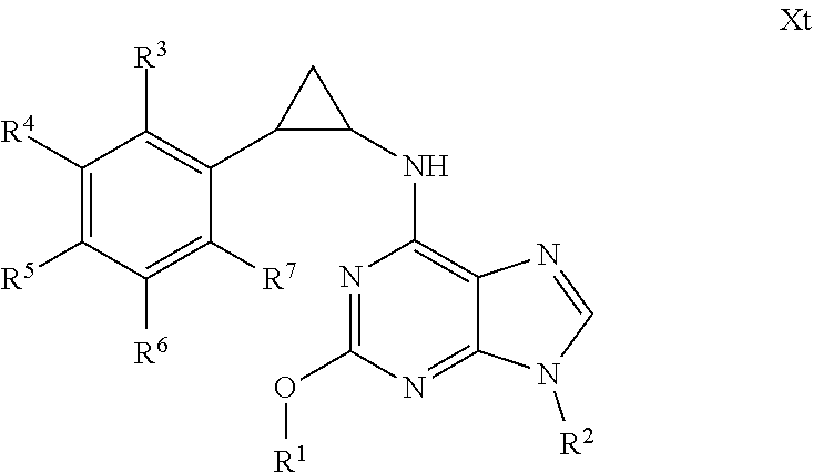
C1(O[R1])=NC(NC2C(C3=C([R3])C([R4])=C([R5])C([R6])=C3[R7])C2)=C2C(=N1)N([R2])C=N2
